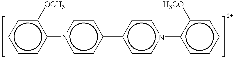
c1ccc(-n2ccc(-c3ccn(-c4ccccc4[H3CO])cc3)cc2)c([OCH3])c1
